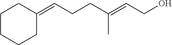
C(=C(CCC=C1CCCCC1)C)CO
